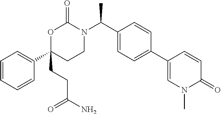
O1C(C2=CC=CC=C2)(CCC(=O)N)CCN(C(C2=CC=C(C3=CN(C)C(=O)C=C3)C=C2)C)C1=O
